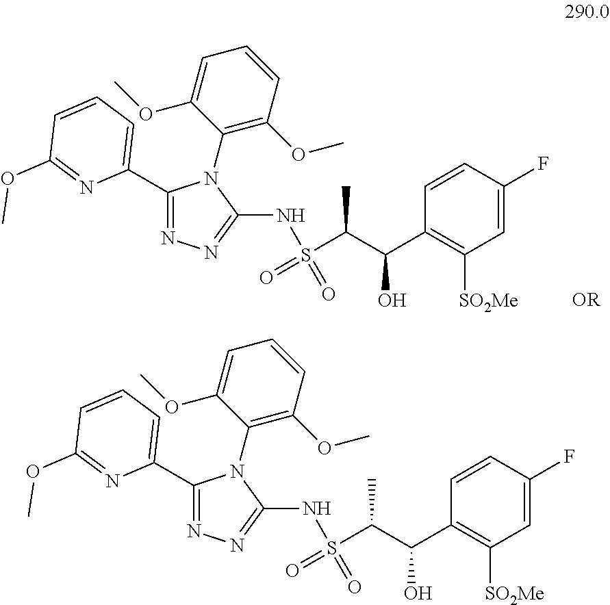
C1(C2=CC=CC(OC)=N2)=NN=C(NS(C(C(O)C2=C([SO2Me])C=C(F)C=C2)C)(=O)=O)N1C1=C(OC)C=CC=C1OC.C1(C2=CC=CC(OC)=N2)=NN=C(NS(C(C(O)C2=C([SO2Me])C=C(F)C=C2)C)(=O)=O)N1C1=C(OC)C=CC=C1OC
